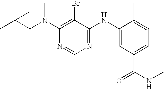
C1(NC2=NC=NC(N(CC(C)(C)C)C)=C2Br)=CC(C(NC)=O)=CC=C1C
